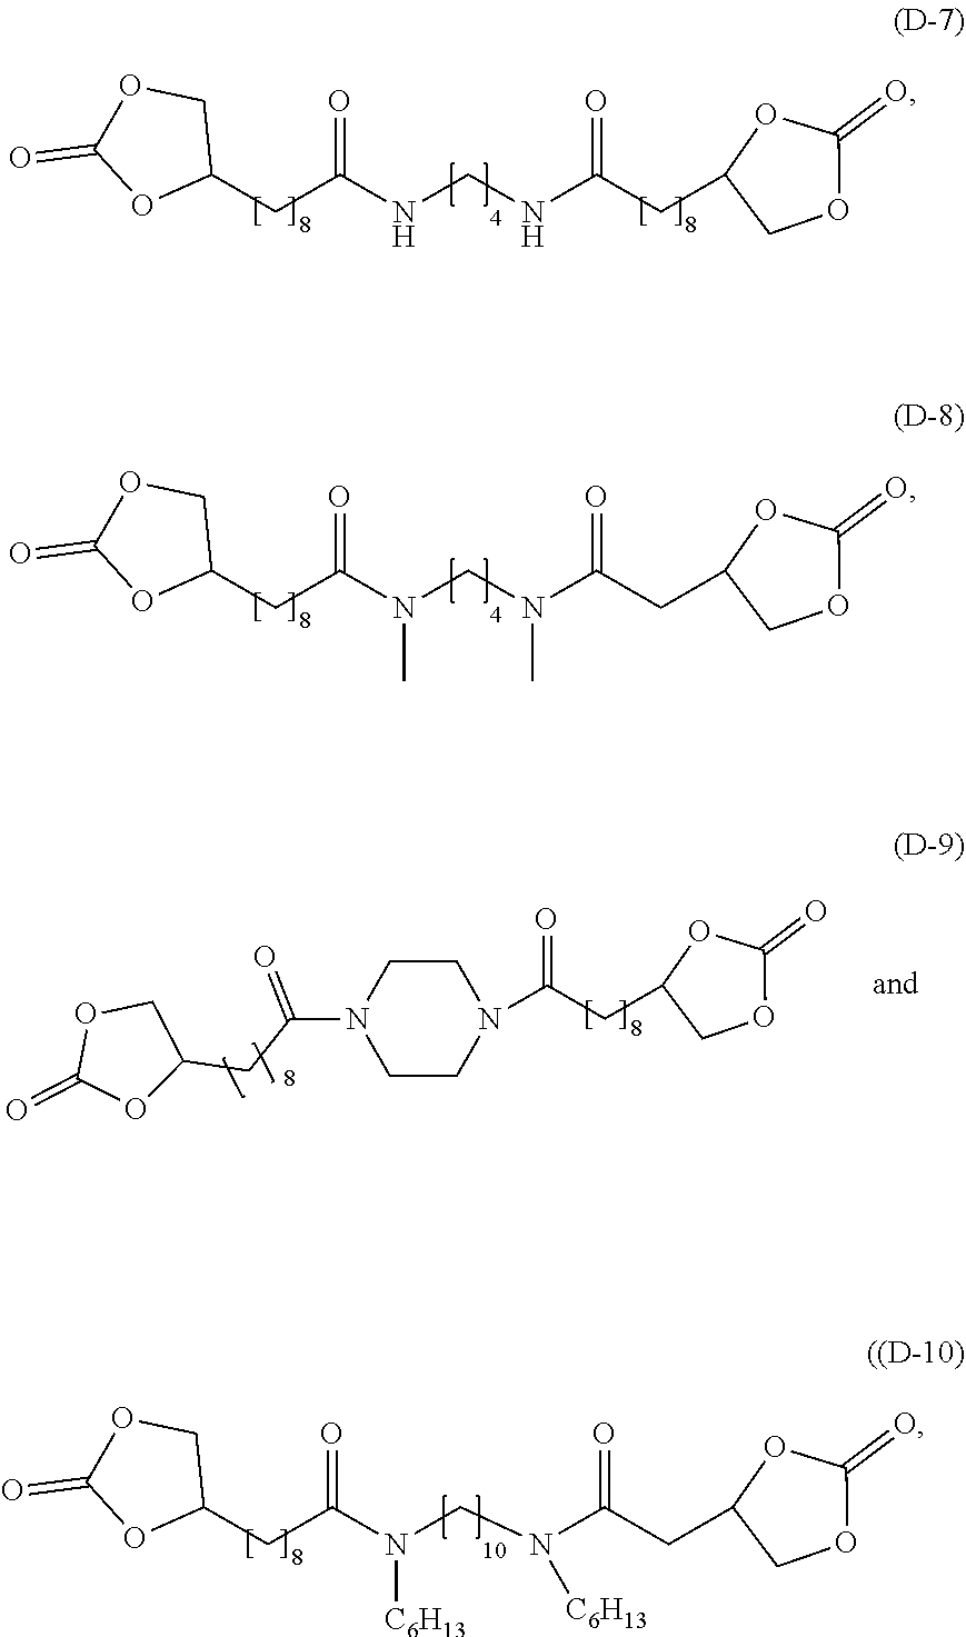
C1(CC(NCNC(CC2COC(=O)O2)=O)=O)COC(=O)O1.C1(CC(N(CN(C(CC2COC(=O)O2)=O)C)C)=O)COC(=O)O1.C1(CC(=O)N2CCN(C(CC3COC(=O)O3)=O)CC2)COC(=O)O1.C1(CC(N(CN(C(CC2COC(=O)O2)=O)[C6H13])[C6H13])=O)COC(=O)O1
